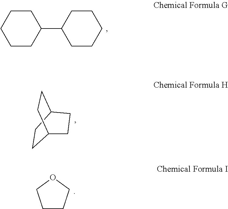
C1CC(C2CCCCC2)CCC1.C1CC2CCC1CC2.C1CCOC1
